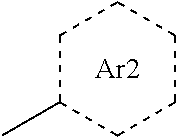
C1C(C)CCCC1.[Ar2]
